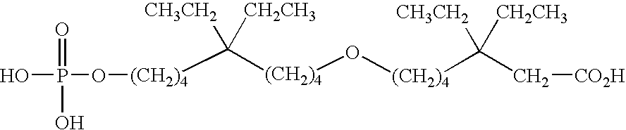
[(CH2)4](C([(CH2)4]O[(CH2)4]C(C[CO2H])([CH3CH2])[CH2CH3])([CH3CH2])[CH2CH3])OP(O)(=O)O
